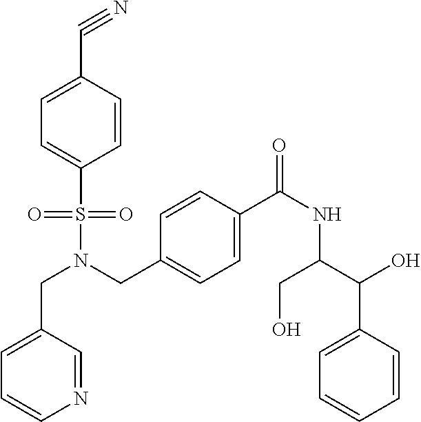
C(N(S(=O)(=O)C1=CC=C(C#N)C=C1)CC1=CC=C(C(NC(C(C2=CC=CC=C2)O)CO)=O)C=C1)C1=CC=CN=C1
